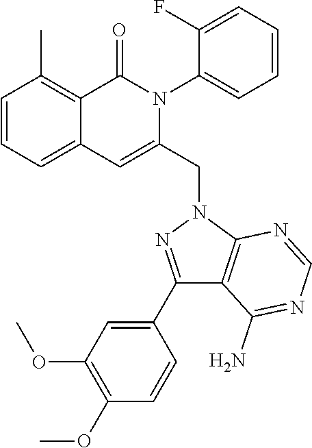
C1=CC=C2C(=C1C)C(=O)N(C1=CC=CC=C1F)C(CN1C3=C(C(N)=NC=N3)C(C3=CC(OC)=C(OC)C=C3)=N1)=C2
